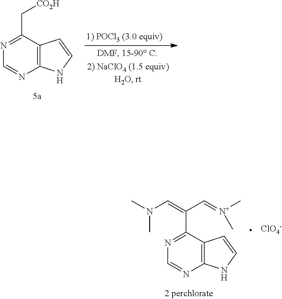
C12=C(C(C[CO2H])=NC=N1)C=CN2.C12=C(C(C(C=[N+](C)C)=CN(C)C)=NC=N1)C=CN2.[ClO4-]
